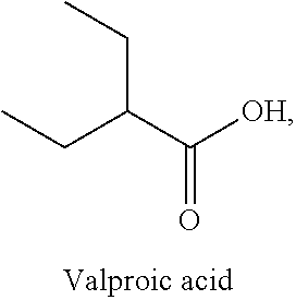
CCC(C([OH])=O)CC
